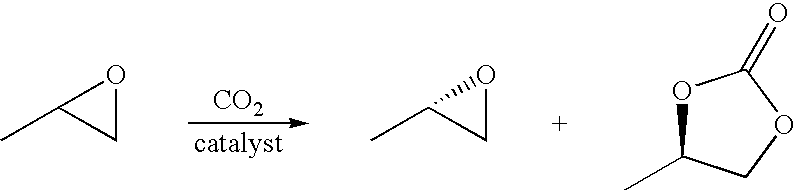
CC1CO1.CC1CO1.[CO2].O1C(C)COC1=O
